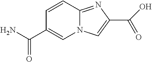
C1=CC2=NC(C(O)=O)=CN2C=C1C(N)=O
